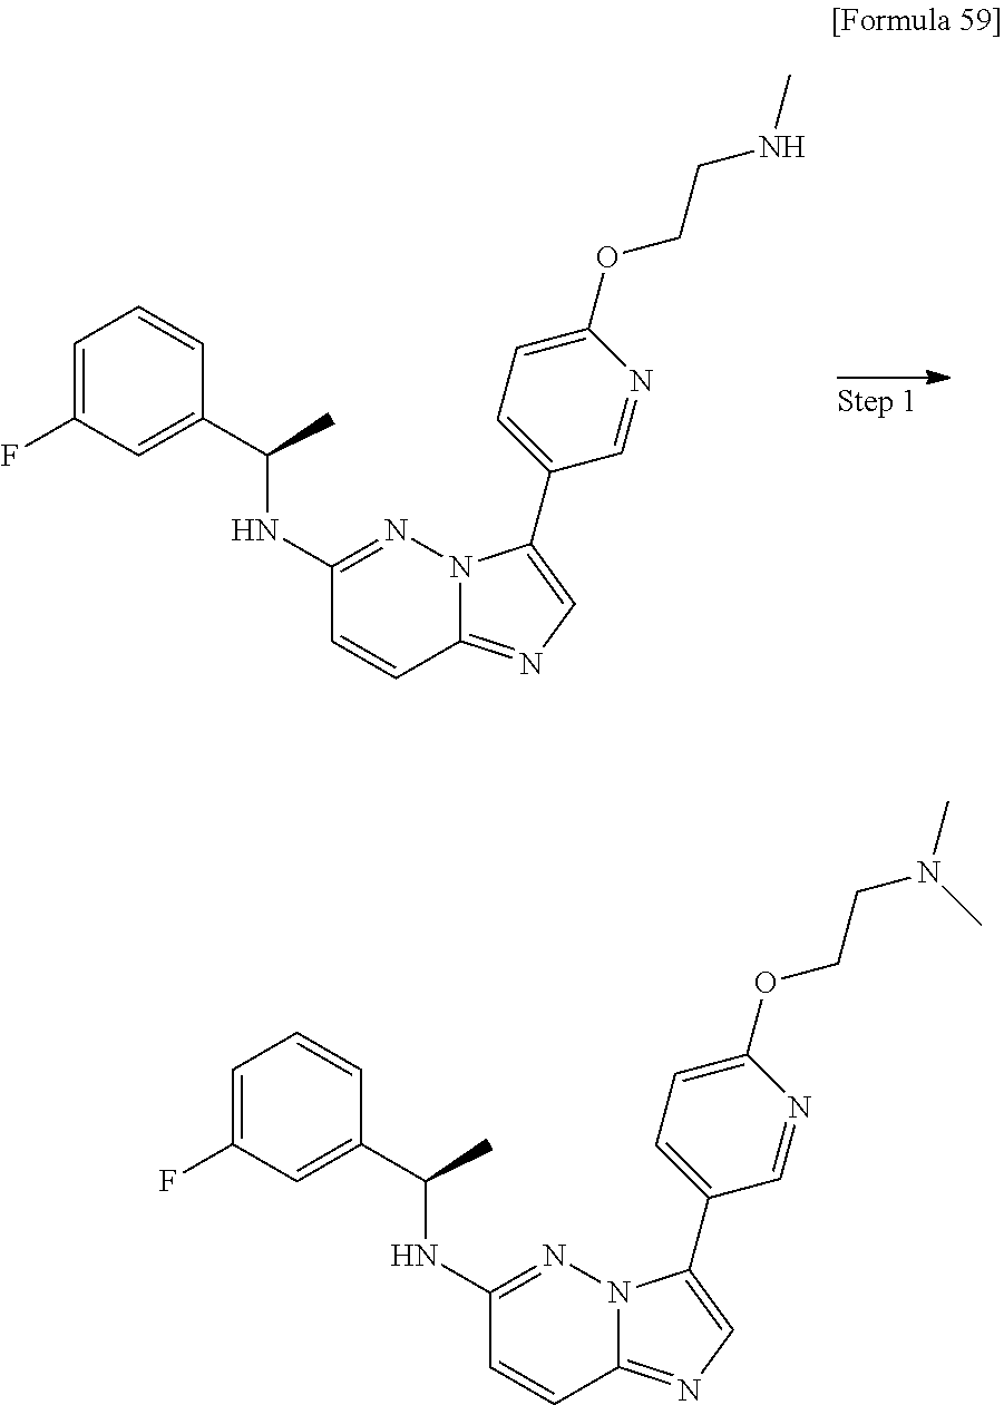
C12=NC=C(C3=CC=C(OCCNC)N=C3)N1N=C(NC(C1=CC(F)=CC=C1)C)C=C2.C12=NC=C(C3=CC=C(OCCN(C)C)N=C3)N1N=C(NC(C1=CC(F)=CC=C1)C)C=C2
